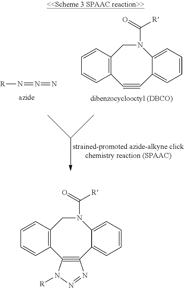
[R]N=N=N.C1#CC2=CC=CC=C2N(C(=O)[R])CC2=C1C=CC=C2.N1=NN([R])C2#C1C1=CC=CC=C1N(C(=O)[R])CC1=C2C=CC=C1
